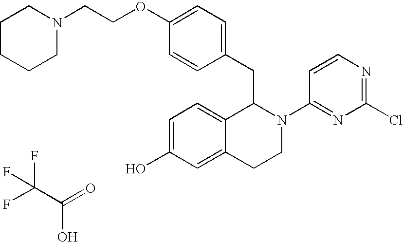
C1=C(OCCN2CCCCC2)C=CC(CC2C3=CC=C(O)C=C3CCN2C2=NC(Cl)=NC=C2)=C1.FC(C(=O)O)(F)F
